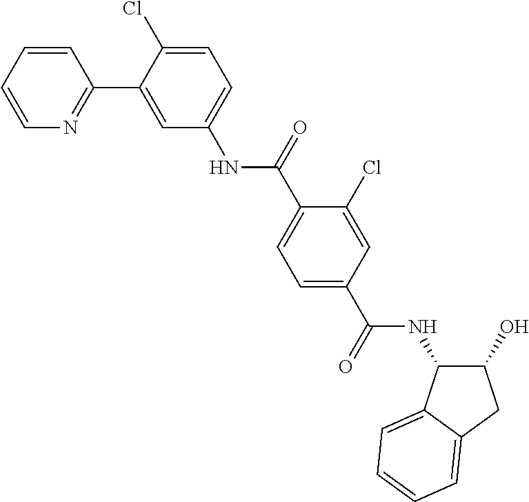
C1=CN=C(C2=CC(NC(C3=CC=C(C(NC4C(O)CC5=CC=CC=C45)=O)C=C3Cl)=O)=CC=C2Cl)C=C1
